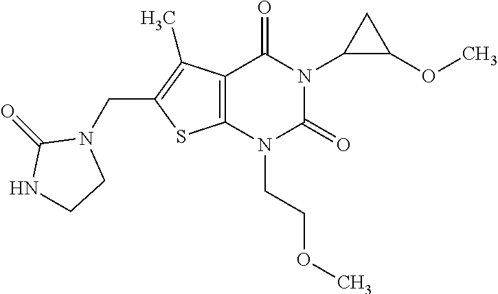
C12=C(N(CCOC)C(=O)N(C3C(OC)C3)C1=O)SC(CN1C(=O)NCC1)=C2C
